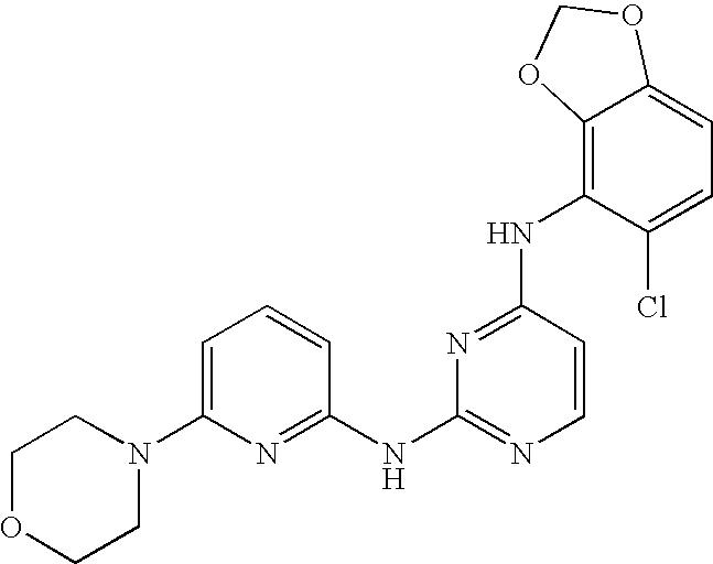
C1(NC2=NC=CC(NC3=C4C(=CC=C3Cl)OCO4)=N2)=NC(N2CCOCC2)=CC=C1
